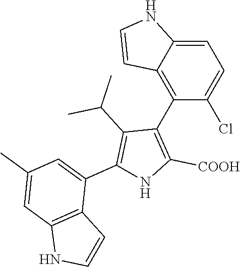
C1=C2C(=C(C3=C([COOH])NC(C4=CC(C)=CC5=C4C=CN5)=C3C(C)C)C(Cl)=C1)C=CN2
